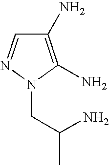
C1(N)=C(N)N(CC(C)N)N=C1
